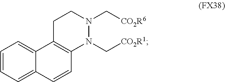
C1=CC=C2C(=C1)C1=C(C=C2)N(C[CO2R1])N(C[CO2R6])CC1
